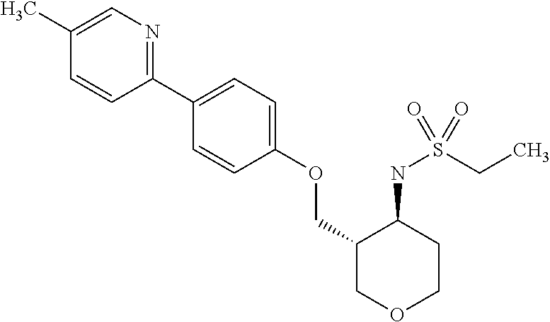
C1(C2=CC=C(OCC3COCCC3NS(CC)(=O)=O)C=C2)=NC=C(C)C=C1
